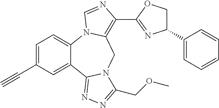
C1=C(C#C)C=C2C(=C1)N1C(=C(C3=NC(C4=CC=CC=C4)CO3)N=C1)CN1C2=NN=C1COC
